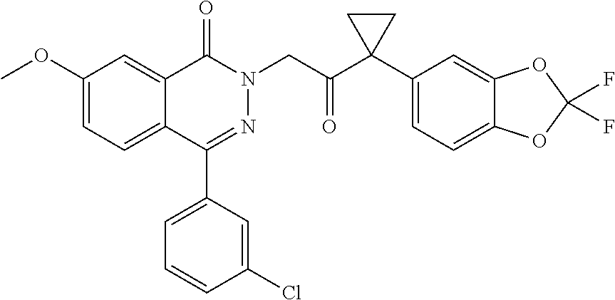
COC1=CC=C2C(=C1)C(=O)N(CC(=O)C1(C3=CC=C4C(=C3)OC(F)(F)O4)CC1)N=C2C1=CC=CC(Cl)=C1
